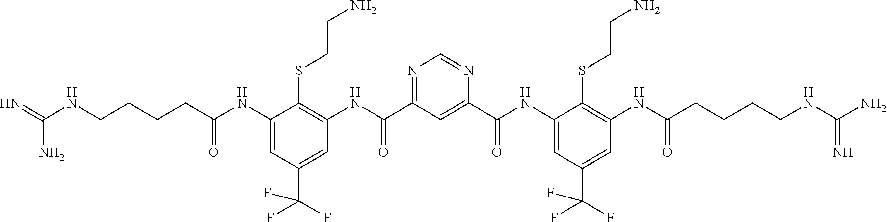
N1=C(C(NC2=C(SCCN)C(NC(CCCCNC(=N)N)=O)=CC(C(F)(F)F)=C2)=O)C=C(C(NC2=CC(C(F)(F)F)=CC(NC(CCCCNC(N)=N)=O)=C2SCCN)=O)N=C1
